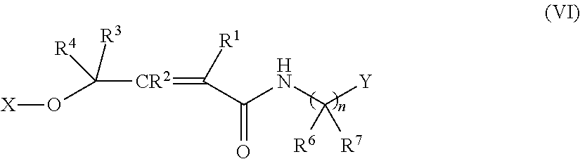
[X]OC([CR2]=C([R1])C(NC([Y])([R6])[R7])=O)([R3])[R4]
